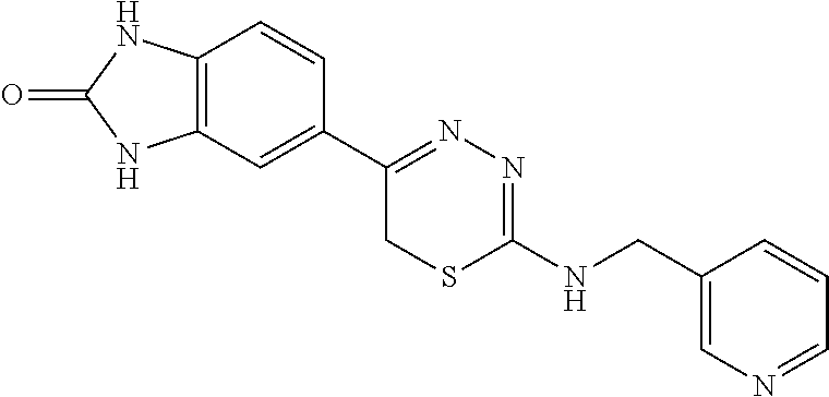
C12=C(C=C(C3=NN=C(NCC4=CN=CC=C4)SC3)C=C1)NC(=O)N2
